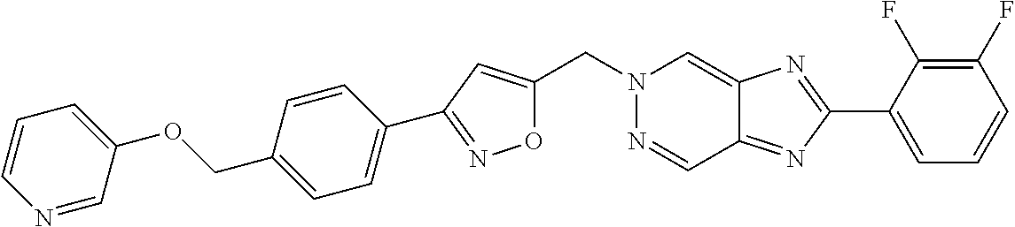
C(N1N=CC2=NC(C3=CC=CC(F)=C3F)=NC2=C1)C1=CC(C2=CC=C(COC3=CC=CN=C3)C=C2)=NO1
